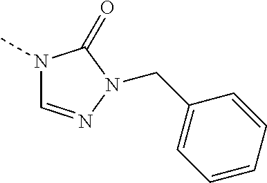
N1(C)C=NN(CC2=CC=CC=C2)C1=O
